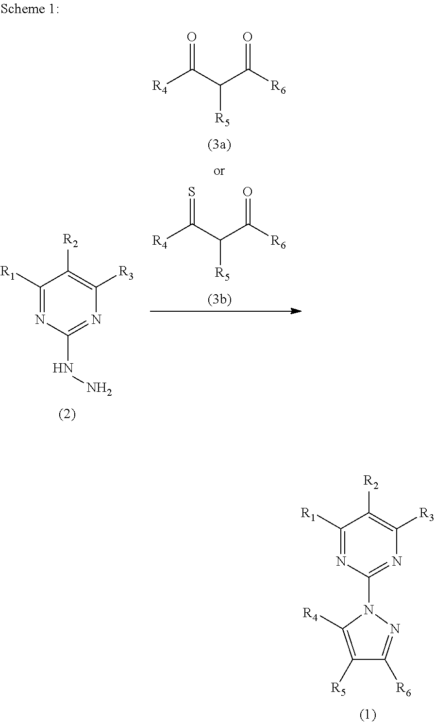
[R4]C(C(C([R6])=O)[R5])=S.[R4]C(C(C([R6])=O)[R5])=O.C1([R1])=NC(NN)=NC([R3])=C1[R2].C1([R1])=NC(N2C([R4])=C([R5])C([R6])=N2)=NC([R3])=C1[R2]
